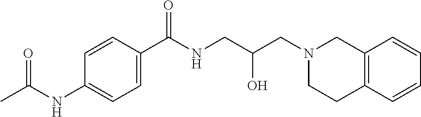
C1=CC(C(NCC(CN2CCC3=C(C2)C=CC=C3)O)=O)=CC=C1NC(C)=O
